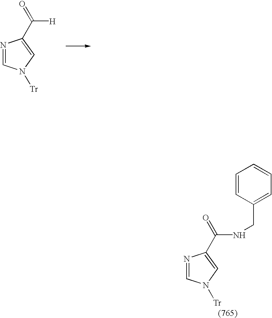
N1=CN([Tr])C=C1C(=O)[H].N1=CN([Tr])C=C1C(=O)NCC1=CC=CC=C1
